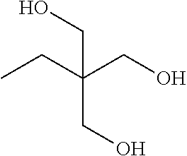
C(C(CO)(CC)CO)O
